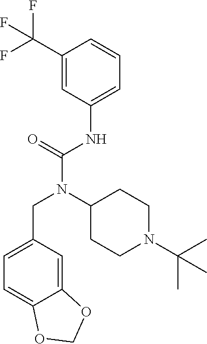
C1=C(CN(C(NC2=CC=CC(C(F)(F)F)=C2)=O)C2CCN(C(C)(C)C)CC2)C=C2C(=C1)OCO2
